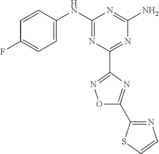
C1=CC(NC2=NC(C3=NOC(C4=NC=CS4)=N3)=NC(N)=N2)=CC=C1F
